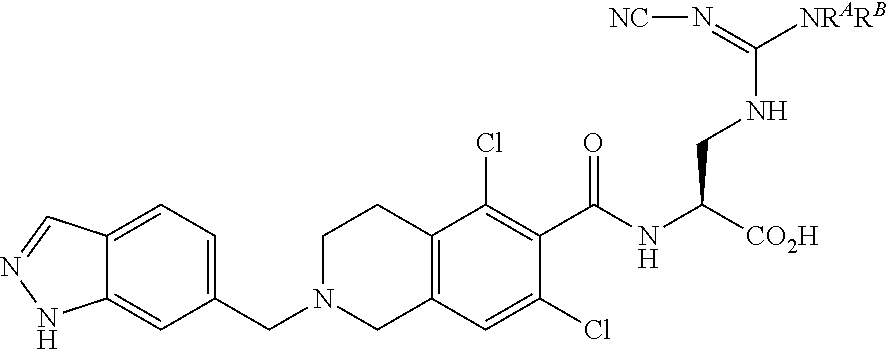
C1(CN2CC3=C(CC2)C(Cl)=C(C(NC([CO2H])CNC([NRARB])=N[NC])=O)C(Cl)=C3)=CC=C2C(=C1)NN=C2
